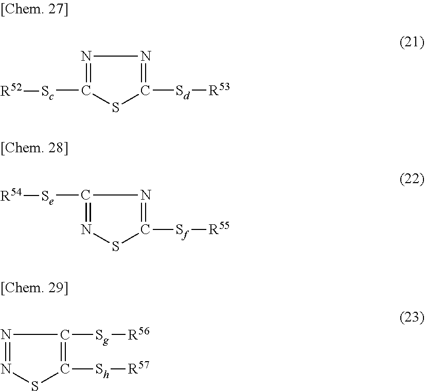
N1=C([Sc][R52])SC([Sd][R53])=N1.C1([Se][R54])=NSC([Sf][R55])=N1.N1=NSC([Sh][R57])=C1[Sg][R56]
